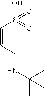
S(C=CCNC(C)(C)C)(=O)(=O)O
